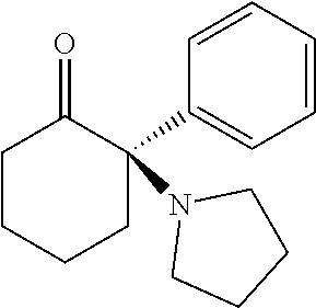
C1(C2(N3CCCC3)C(=O)CCCC2)=CC=CC=C1
